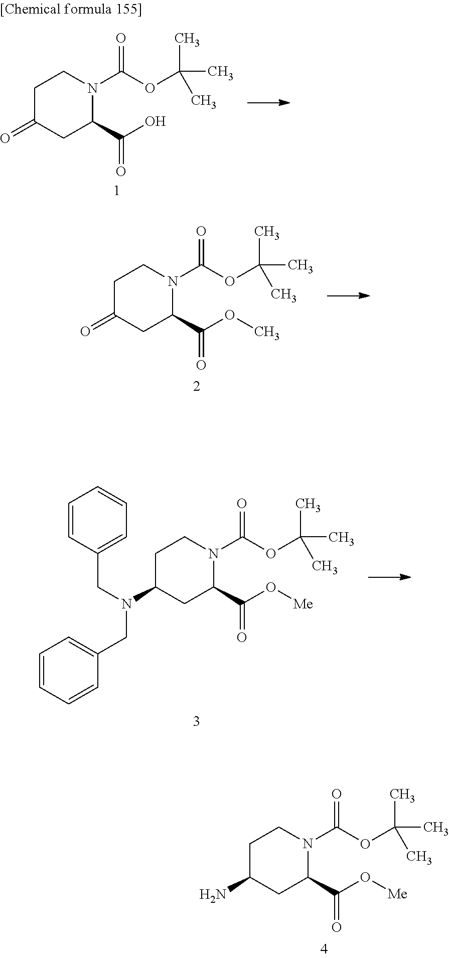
O(C(=O)N1C(C(O)=O)CC(=O)CC1)C(C)(C)C.O(C(=O)N1C(C(OC)=O)CC(=O)CC1)C(C)(C)C.O(C(=O)N1C(C(O[Me])=O)CC(N(CC2=CC=CC=C2)CC2=CC=CC=C2)CC1)C(C)(C)C.O(C(=O)N1C(C(O[Me])=O)CC(N)CC1)C(C)(C)C
